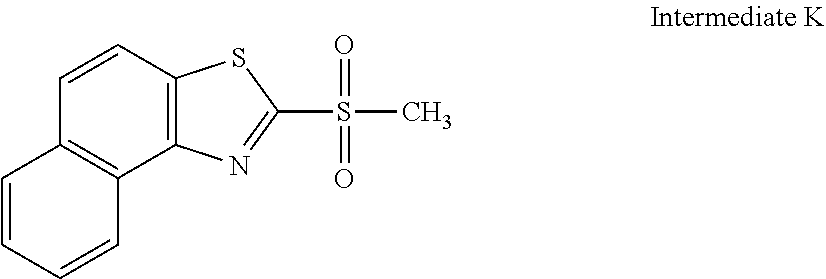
C12=C(C=CC3=C1C=CC=C3)SC(S(=O)(=O)C)=N2
